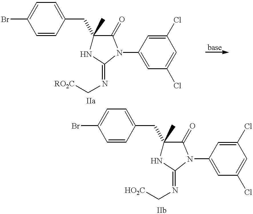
C1=C(Br)C=CC(CC2(C)NC(=NC[RO2C])N(C3=CC(Cl)=CC(Cl)=C3)C2=O)=C1.C1=C(Br)C=CC(CC2(C)NC(=NC[HO2C])N(C3=CC(Cl)=CC(Cl)=C3)C2=O)=C1
